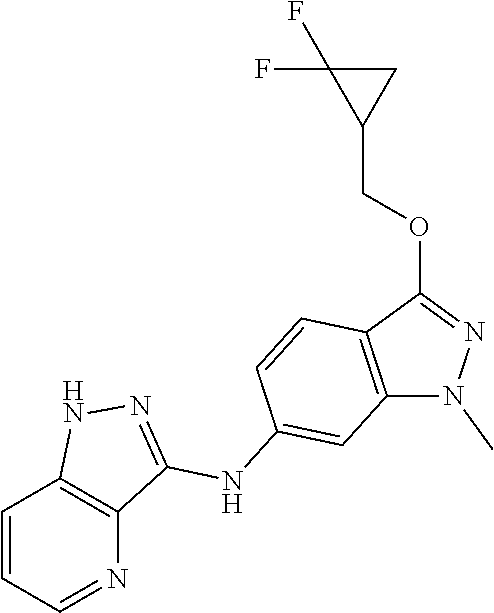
C1=CC=NC2=C1NN=C2NC1=CC2=C(C(OCC3CC3(F)F)=NN2C)C=C1
